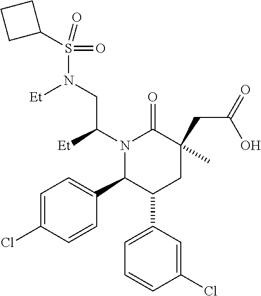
C1=C(Cl)C=CC(C2C(C3=CC=CC(Cl)=C3)CC(CC(=O)O)(C)C(=O)N2C(CN(S(=O)(=O)C2CCC2)[Et])[Et])=C1
